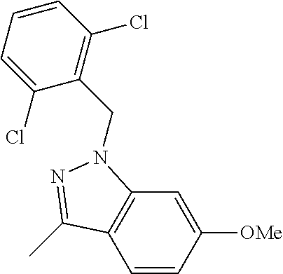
C1=CC([OMe])=CC2=C1C(C)=NN2CC1=C(Cl)C=CC=C1Cl
